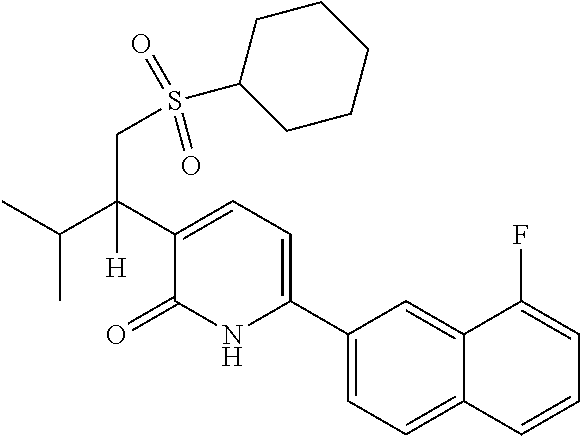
C1(C2=CC=C(C(C(C)C)(CS(C3CCCCC3)(=O)=O)[H])C(=O)N2)=CC=C2C(=C1)C(F)=CC=C2
